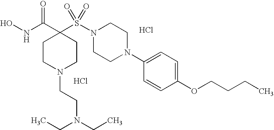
Cl.ONC(C1(S(N2CCN(C3=CC=C(OCCCC)C=C3)CC2)(=O)=O)CCN(CCN(CC)CC)CC1)=O.Cl
